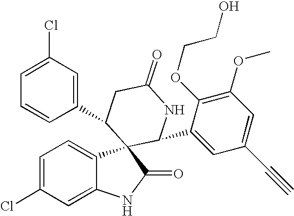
C1(C2C3(C4=CC=C(Cl)C=C4NC3=O)C(C3=CC(C#C)=CC(OC)=C3OCCO)NC(=O)C2)=CC(Cl)=CC=C1
